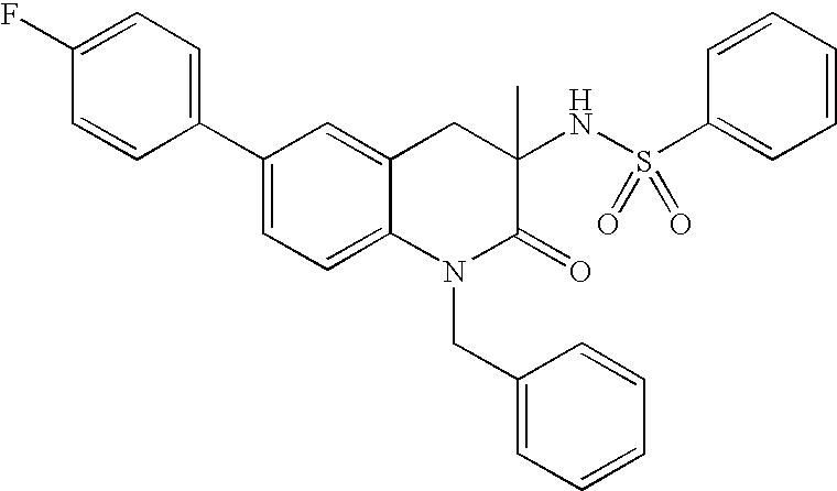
C1(C2=CC=C(F)C=C2)=CC=C2C(=C1)CC(NS(C1=CC=CC=C1)(=O)=O)(C)C(=O)N2CC1=CC=CC=C1
